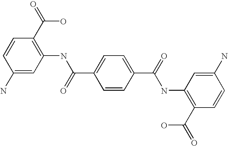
C1=CC(N)=CC(NC(C2=CC=C(C(=O)NC3=C(C(=O)O)C=CC(N)=C3)C=C2)=O)=C1C(=O)O
